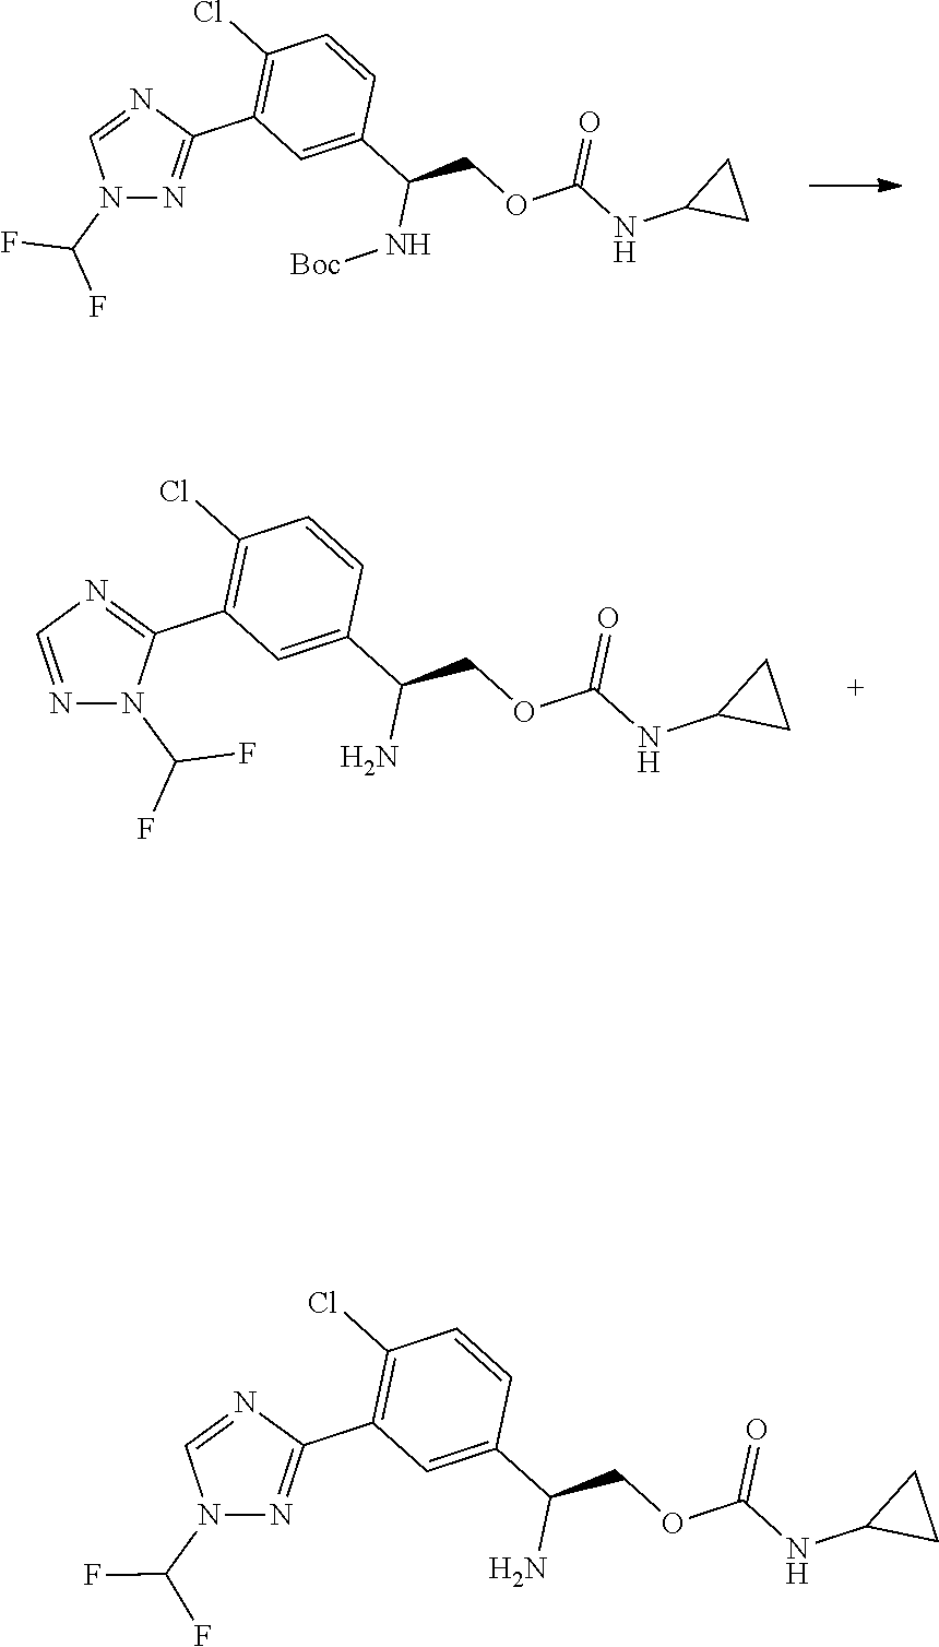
C1(Cl)=C(C2=NN(C(F)F)C=N2)C=C(C(COC(NC2CC2)=O)N[Boc])C=C1.C1(Cl)=C(C2=NC=NN2C(F)F)C=C(C(COC(NC2CC2)=O)N)C=C1.C1(Cl)=C(C2=NN(C(F)F)C=N2)C=C(C(COC(NC2CC2)=O)N)C=C1
